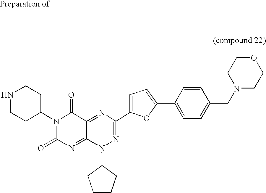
C1(N2C(=O)N=C3C(=NC(C4=CC=C(C5=CC=C(CN6CCOCC6)C=C5)O4)=NN3C3CCCC3)C2=O)CCNCC1
